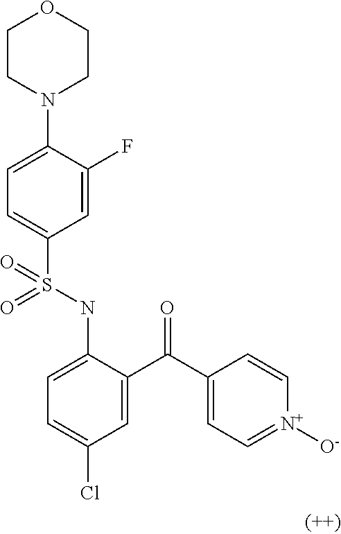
C1=C(N2CCOCC2)C(F)=CC(S(NC2=CC=C(Cl)C=C2C(C2=CC=[N+]([O-])C=C2)=O)(=O)=O)=C1
